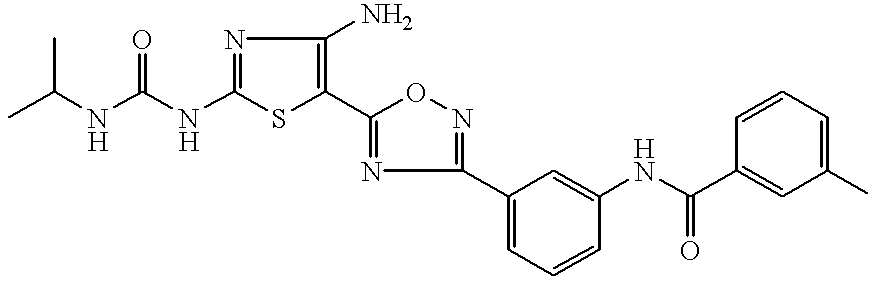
C1(NC(=O)NC(C)C)=NC(N)=C(C2=NC(C3=CC=CC(NC(=O)C4=CC(C)=CC=C4)=C3)=NO2)S1
